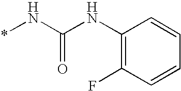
C1(NC(N*)=O)=C(F)C=CC=C1
